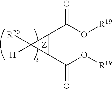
O([R19])C(=O)C1C([R20])([H])C1C(O[R19])=O
